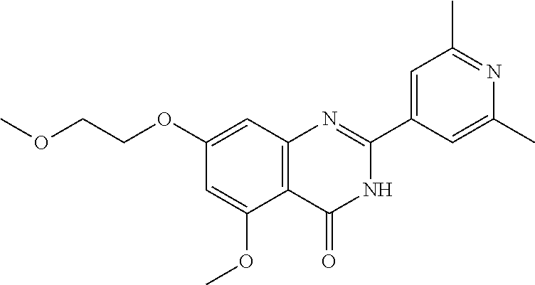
C(OC1=CC2=C(C(OC)=C1)C(=O)NC(C1=CC(C)=NC(C)=C1)=N2)COC
